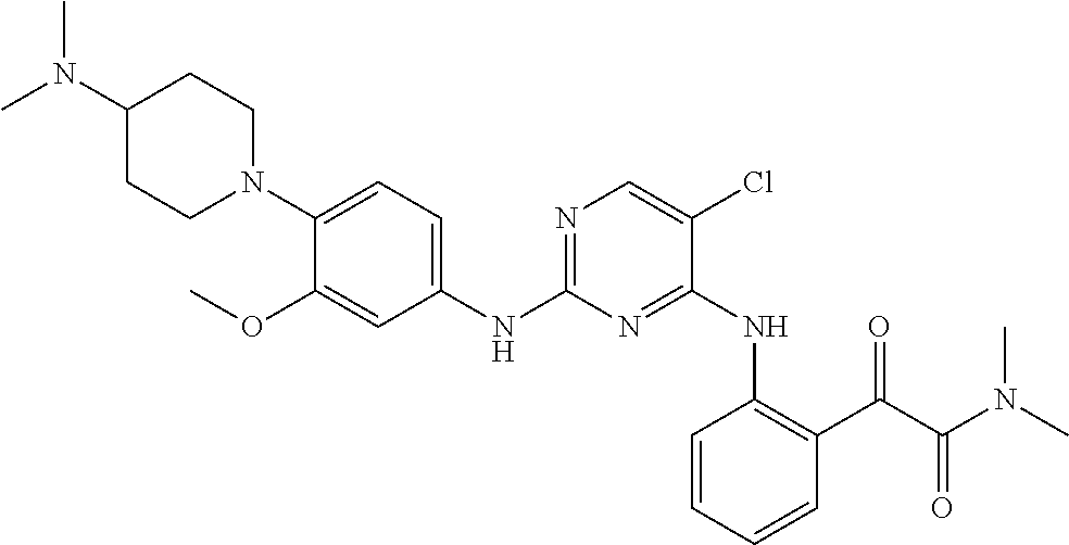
C1(N2CCC(N(C)C)CC2)=CC=C(NC2=NC=C(Cl)C(NC3=C(C(C(N(C)C)=O)=O)C=CC=C3)=N2)C=C1OC
